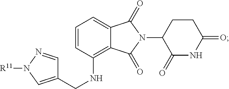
C1=CC(NCC2=CN([R11])N=C2)=C2C(=C1)C(=O)N(C1C(=O)NC(=O)CC1)C2=O
